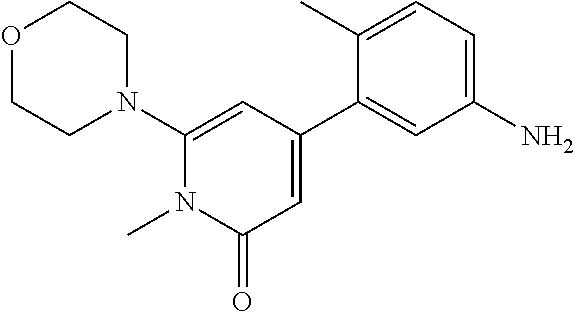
O1CCN(C2=CC(C3=CC(N)=CC=C3C)=CC(=O)N2C)CC1
